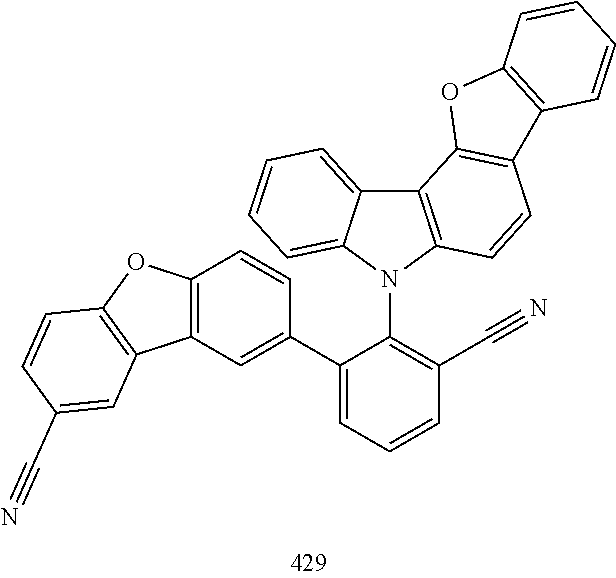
C12=C(N(C3=C(C#N)C=CC=C3C3=CC4=C(C=C3)OC3=C4C=C(C#N)C=C3)C3=CC=CC=C13)C=CC1=C2OC2=C1C=CC=C2
